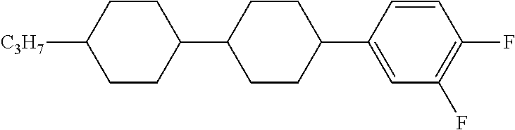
C1CC(C2CCC(C3=CC(F)=C(F)C=C3)CC2)CCC1[C3H7]
